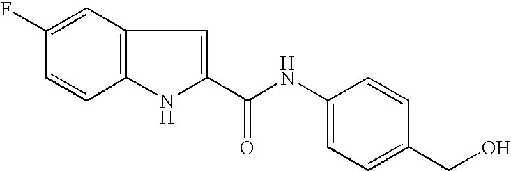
C1(C(NC2=CC=C(CO)C=C2)=O)=CC2=C(N1)C=CC(F)=C2
